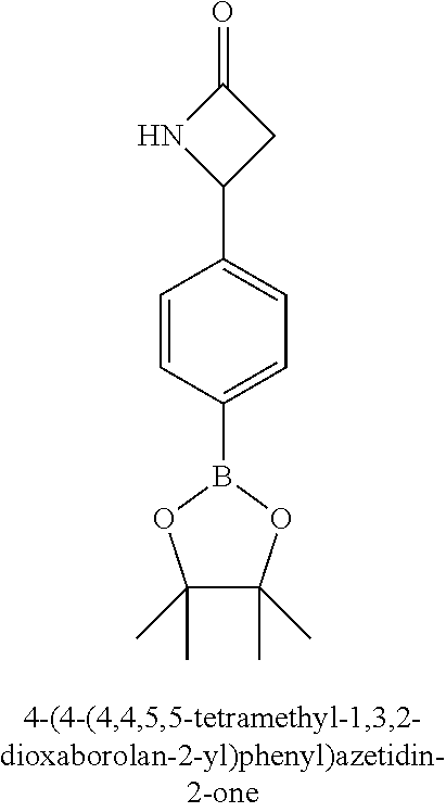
C1(C)(C)C(C)(C)OB(C2=CC=C(C3CC(=O)N3)C=C2)O1
